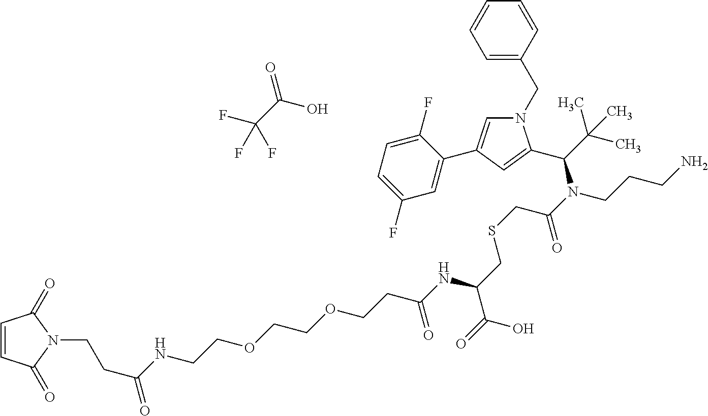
C1=CC(=O)N(CCC(NCCOCCOCCC(NC(CSCC(N(C(C(C)(C)C)C2=CC(C3=CC(F)=CC=C3F)=CN2CC2=CC=CC=C2)CCCN)=O)C(=O)O)=O)=O)C1=O.OC(C(F)(F)F)=O
